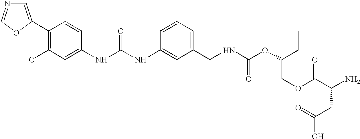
C1=C(C2=C(OC)C=C(NC(NC3=CC(CNC(OC(CC)COC(C(N)CC(O)=O)=O)=O)=CC=C3)=O)C=C2)OC=N1
